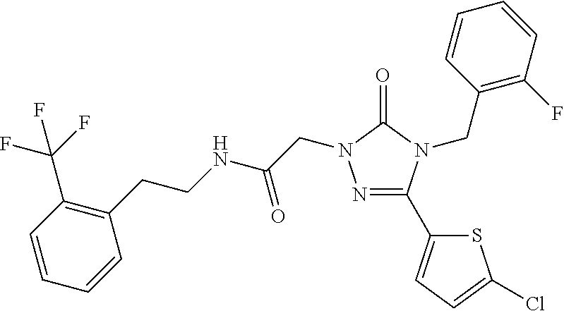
N1=C(C2=CC=C(Cl)S2)N(CC2=C(F)C=CC=C2)C(=O)N1CC(=O)NCCC1=C(C(F)(F)F)C=CC=C1
